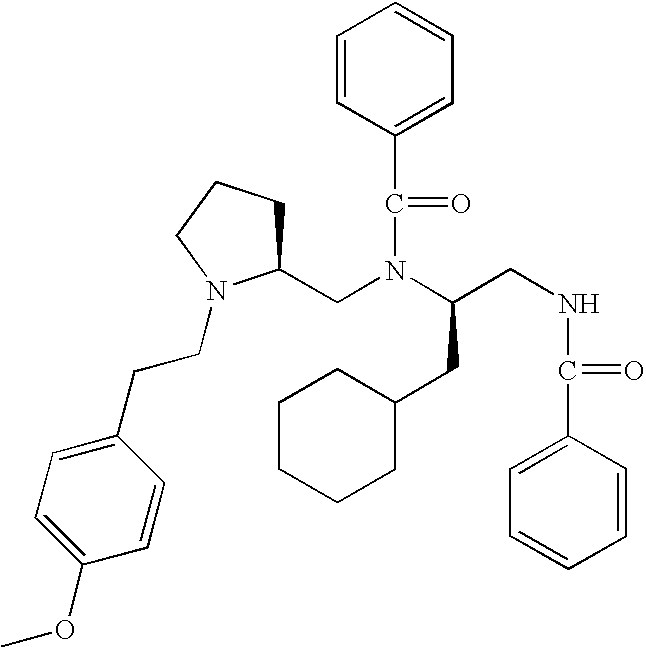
C(N(CC1CCCN1CCC1=CC=C(OC)C=C1)C(CNC(C1=CC=CC=C1)=O)CC1CCCCC1)(C1=CC=CC=C1)=O
